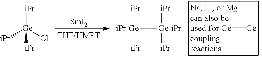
[Ge][Ge].[SmI2].[iPr][Ge](Cl)([iPr])[iPr].[iPr-Ge]([Ge-iPr]([iPr])[iPr])([iPr])[iPr]
